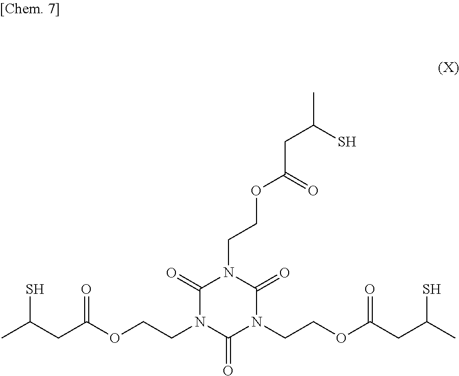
C1(=O)N(CCOC(CC(C)S)=O)C(=O)N(CCOC(CC(C)S)=O)C(=O)N1CCOC(CC(C)S)=O
